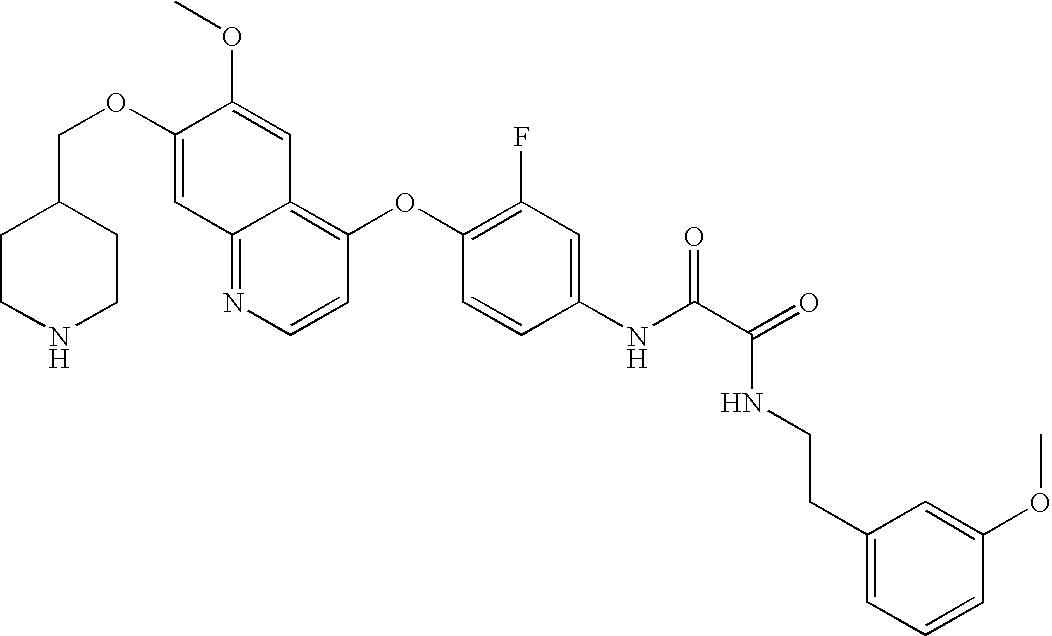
C12=NC=CC(OC3=C(F)C=C(NC(C(=O)NCCC4=CC=CC(OC)=C4)=O)C=C3)=C1C=C(OC)C(OCC1CCNCC1)=C2
